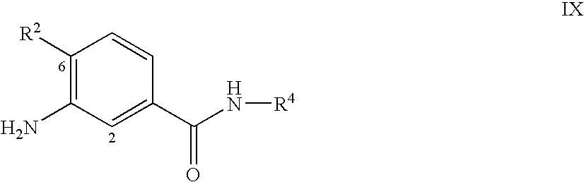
C1([R2])=C(N)C=C(C(N[R4])=O)C=C1
